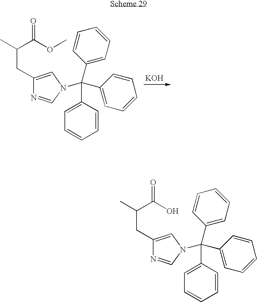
[KOH].CC(C(OC)=O)CC1=CN(C(C2=CC=CC=C2)(C2=CC=CC=C2)C2=CC=CC=C2)C=N1.CC(C(O)=O)CC1=CN(C(C2=CC=CC=C2)(C2=CC=CC=C2)C2=CC=CC=C2)C=N1
